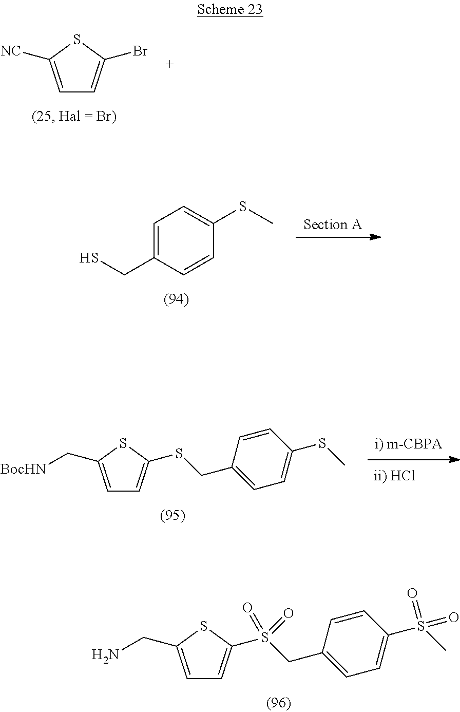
C1=C([NC])SC(Br)=C1.[Section A].C1=C(CS)C=CC(SC)=C1.C(S(C1=CC=C(CN)S1)(=O)=O)C1=CC=C(S(C)(=O)=O)C=C1.[i) m-CBPA].C(SC1=CC=C(C[BocHN])S1)C1=CC=C(SC)C=C1
